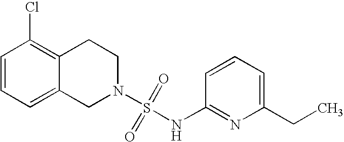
C12=C(Cl)C=CC=C1CN(S(=O)(=O)NC1=NC(CC)=CC=C1)CC2
